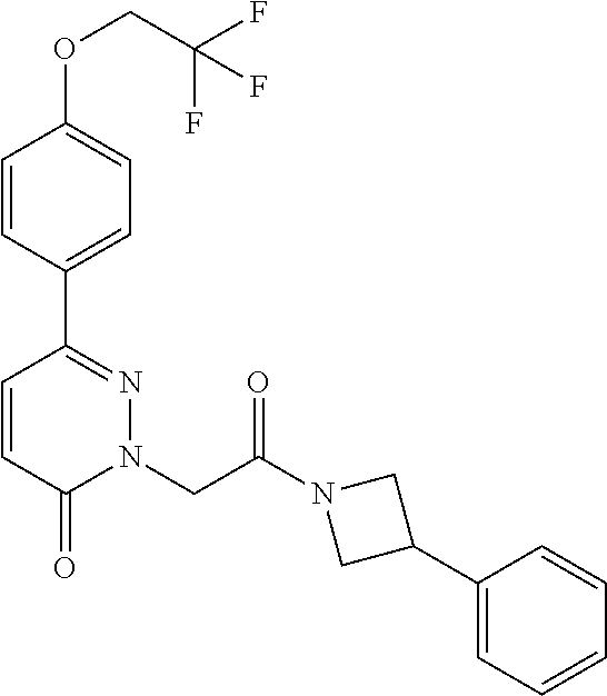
C1=CC(C2=NN(CC(N3CC(C4=CC=CC=C4)C3)=O)C(=O)C=C2)=CC=C1OCC(F)(F)F
